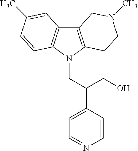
C12=C(N(CC(C3=CC=NC=C3)CO)C3=C1C=C(C)C=C3)CCN(C)C2
